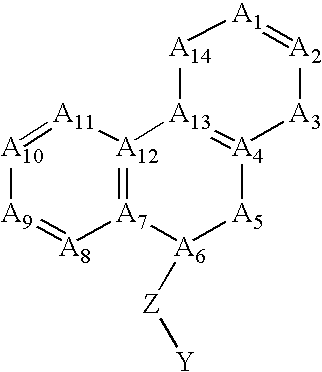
[A10]1=[A11][A12]2=[A7]([A8]=[A9]1)[A6]([Z][Y])[A5][A4]1=[A13]2[A14][A1]=[A2][A3]1
